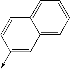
C1(->C)=CC2=CC=CC=C2C=C1
